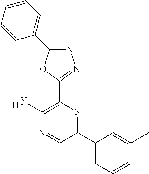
[H].C1(N)=C(C2=NN=C(C3=CC=CC=C3)O2)N=C(C2=CC=CC(C)=C2)C=N1
